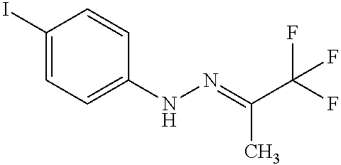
C1(I)=CC=C(NN=C(C)C(F)(F)F)C=C1
